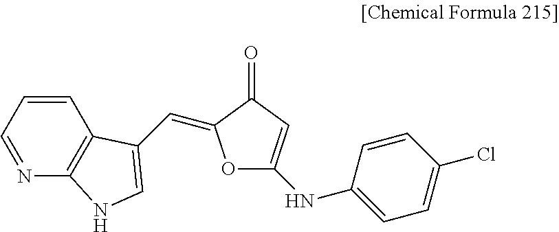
C1=CC=NC2=C1C(C=C1OC(NC3=CC=C(Cl)C=C3)=CC1=O)=CN2
